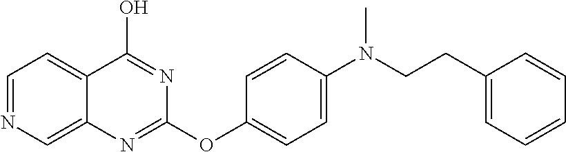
C1(OC2=NC3=CN=CC=C3C(O)=N2)=CC=C(N(CCC2=CC=CC=C2)C)C=C1
